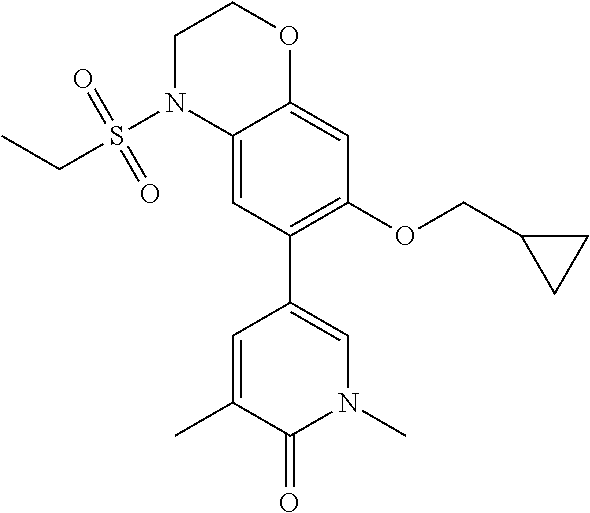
C12=CC(C3=CN(C)C(=O)C(C)=C3)=C(OCC3CC3)C=C1OCCN2S(CC)(=O)=O
